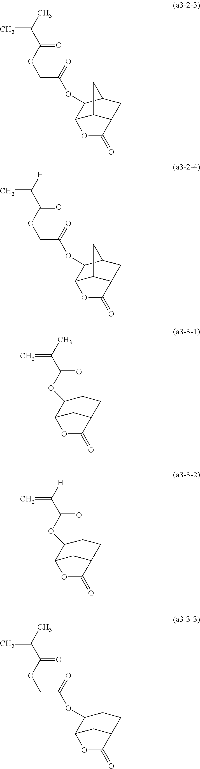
CC(C(OCC(=O)OC1C2C3C(CC1C3)C(=O)O2)=O)=C.[H]C(C(OCC(=O)OC1C2C3C(CC1C3)C(=O)O2)=O)=C.CC(C(OC1C2CC(CC1)C(=O)O2)=O)=C.[H]C(C(OC1C2CC(CC1)C(=O)O2)=O)=C.CC(C(OCC(=O)OC1C2CC(CC1)C(=O)O2)=O)=C
